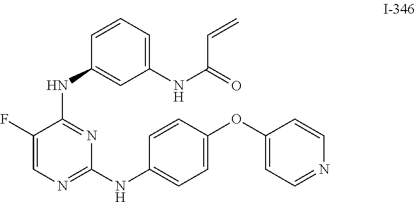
C1(F)=CN=C(NC2=CC=C(OC3=CC=NC=C3)C=C2)N=C1NC1=CC(NC(=O)C=C)=CC=C1
